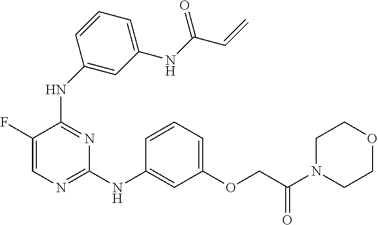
N(C1=NC=C(F)C(NC2=CC(NC(C=C)=O)=CC=C2)=N1)C1=CC(OCC(N2CCOCC2)=O)=CC=C1
